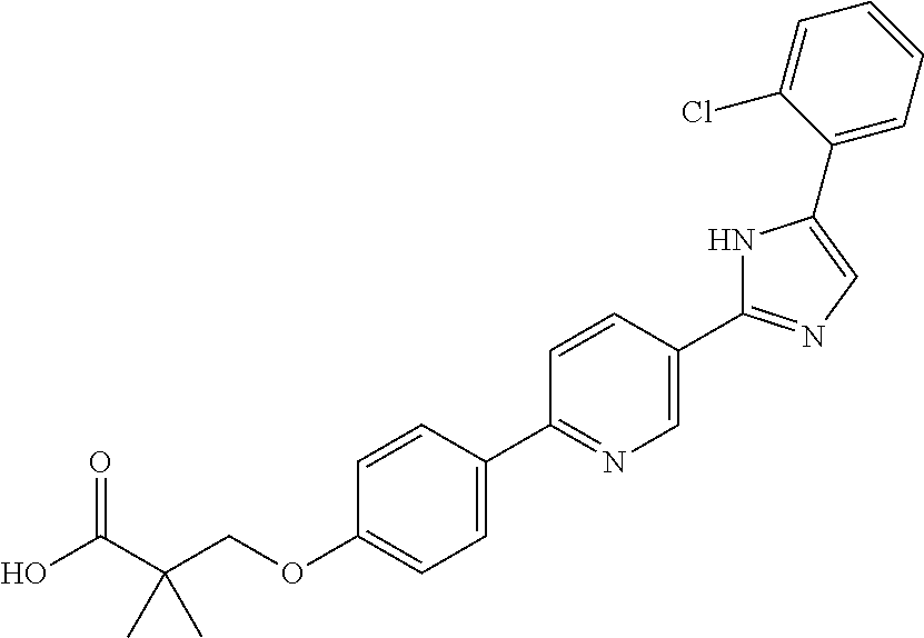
OC(C(COC1=CC=C(C2=NC=C(C3=NC=C(C4=CC=CC=C4Cl)N3)C=C2)C=C1)(C)C)=O
